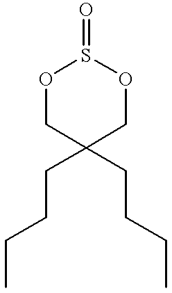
O1CC(CCCC)(CCCC)COS1=O
